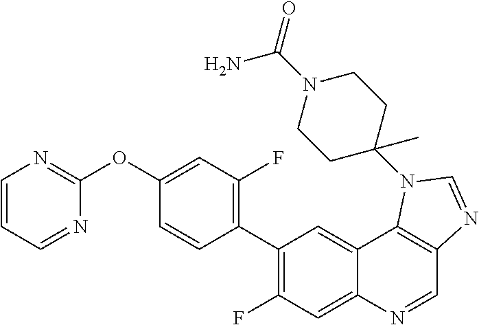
C1=CC=NC(OC2=CC(F)=C(C3=C(F)C=C4C(=C3)C3=C(C=N4)N=CN3C3(C)CCN(C(=O)N)CC3)C=C2)=N1
